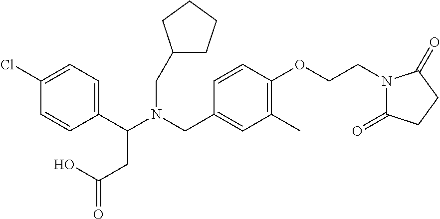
C1(C(N(CC2=CC(C)=C(OCCN3C(=O)CCC3=O)C=C2)CC2CCCC2)CC(=O)O)=CC=C(Cl)C=C1
